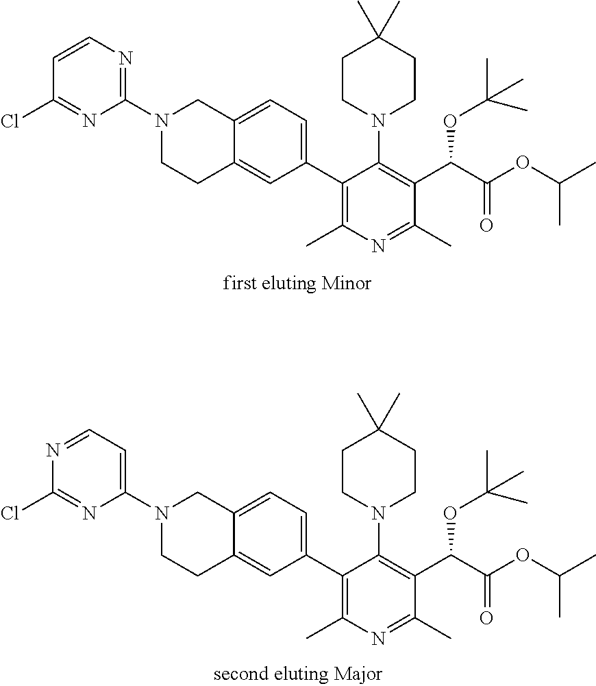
N1=C(Cl)C=CN=C1N1CCC2=CC(C3=C(C)N=C(C)C(C(C(=O)OC(C)C)OC(C)(C)C)=C3N3CCC(C)(C)CC3)=CC=C2C1.N1=C(Cl)N=CC=C1N1CCC2=CC(C3=C(C)N=C(C)C(C(C(=O)OC(C)C)OC(C)(C)C)=C3N3CCC(C)(C)CC3)=CC=C2C1
